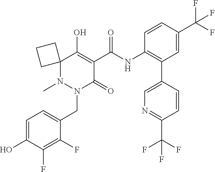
N1(C)N(CC2=CC=C(O)C(F)=C2F)C(=O)C(C(NC2=C(C3=CN=C(C(F)(F)F)C=C3)C=C(C(F)(F)F)C=C2)=O)=C(O)C12CCC2
